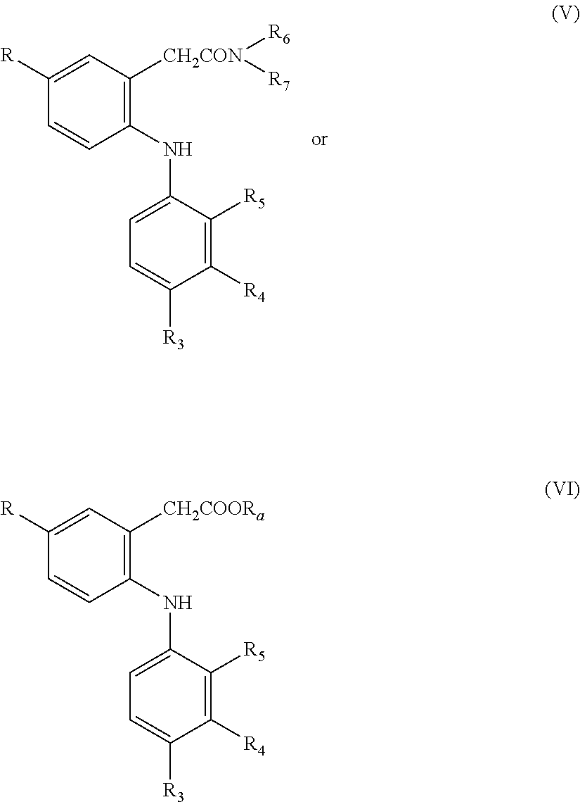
C1(NC2=CC=C([R3])C([R4])=C2[R5])=C([CH2CON]([R6])[R7])C=C([R])C=C1.C1(NC2=CC=C([R3])C([R4])=C2[R5])=C([CH2COORa])C=C([R])C=C1
